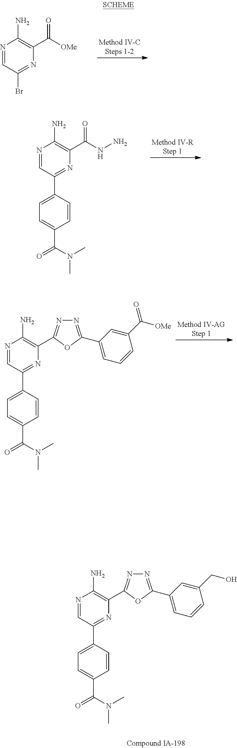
N1=CC(Br)=NC(C([OMe])=O)=C1N.N1=CC(C2=CC=C(C(N(C)C)=O)C=C2)=NC(C(NN)=O)=C1N.N1=CC(C2=CC=C(C(N(C)C)=O)C=C2)=NC(C2=NN=C(C3=CC=CC(C([OMe])=O)=C3)O2)=C1N.N1=CC(C2=CC=C(C(=O)N(C)C)C=C2)=NC(C2=NN=C(C3=CC=CC(CO)=C3)O2)=C1N
